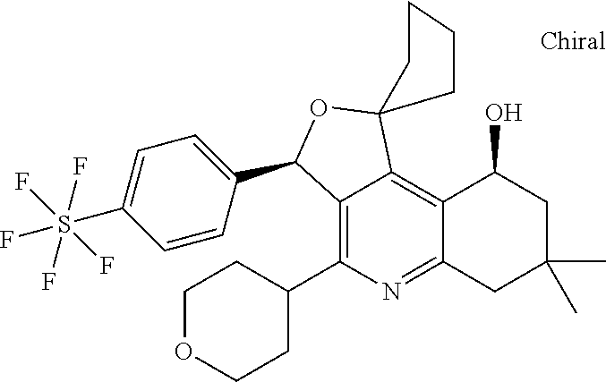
C12=C(C3CCOCC3)N=C3C(=C1C1(OC2C2=CC=C(S(F)(F)(F)(F)F)C=C2)CCCC1)C(O)CC(C)(C)C3
